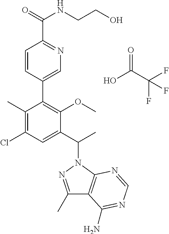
C1(C)=C(Cl)C=C(C(C)N2N=C(C)C3=C2N=CN=C3N)C(OC)=C1C1=CN=C(C(=O)NCCO)C=C1.O=C(C(F)(F)F)O
